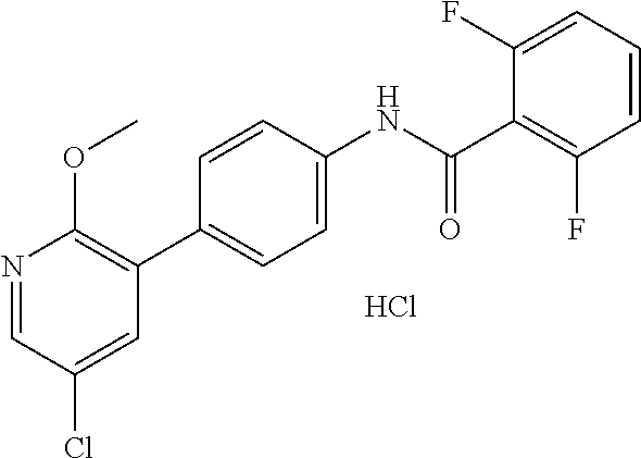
N1=CC(Cl)=CC(C2=CC=C(NC(C3=C(F)C=CC=C3F)=O)C=C2)=C1OC.Cl
